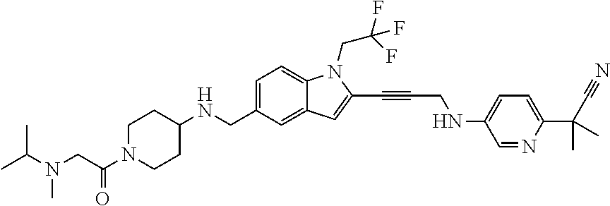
C1=C(CNC2CCN(C(CN(C(C)C)C)=O)CC2)C=C2C(=C1)N(CC(F)(F)F)C(C#CCNC1=CC=C(C(C#N)(C)C)N=C1)=C2
